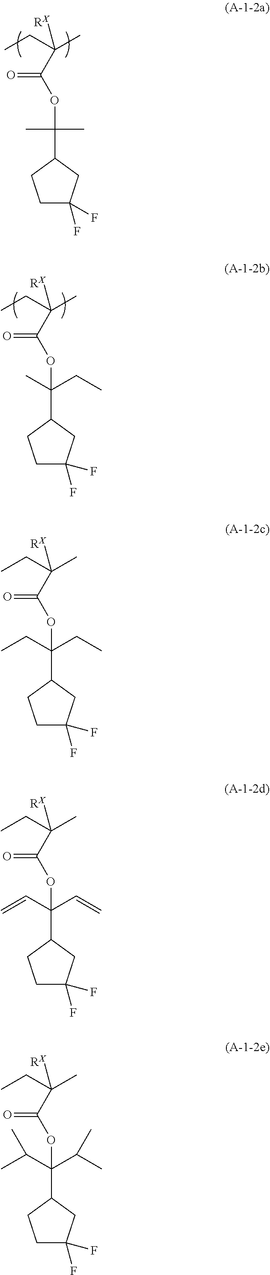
C1(C(OC(C(C)(CC)[RX])=O)(C)C)CCC(F)(F)C1.C1(C(OC(C(C)(CC)[RX])=O)(CC)C)CCC(F)(F)C1.C1(C(OC(C(C)(CC)[RX])=O)(CC)CC)CCC(F)(F)C1.C1(C(OC(C(C)(CC)[RX])=O)(C=C)C=C)CCC(F)(F)C1.C1(C(OC(C(C)(CC)[RX])=O)(C(C)C)C(C)C)CCC(F)(F)C1
